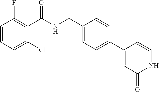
C1=CC=C(Cl)C(C(NCC2=CC=C(C3=CC(=O)NC=C3)C=C2)=O)=C1F
